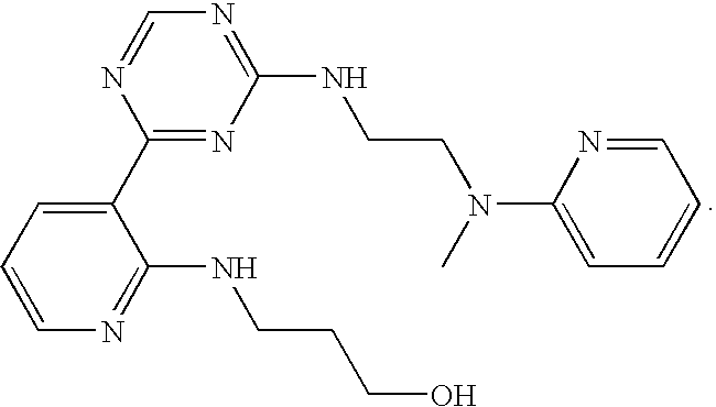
C1=NC(C2=CC=CN=C2NCCCO)=NC(NCCN(C)C2=CC=CC=N2)=N1
